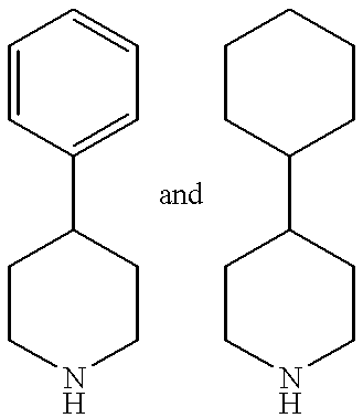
C1=CC(C2CCNCC2)=CC=C1.C1CC(C2CCNCC2)CCC1
